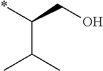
C(*)(CO)C(C)C
